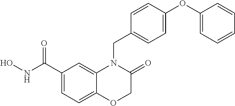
C1(C(NO)=O)=CC=C2C(=C1)N(CC1=CC=C(OC3=CC=CC=C3)C=C1)C(=O)CO2
